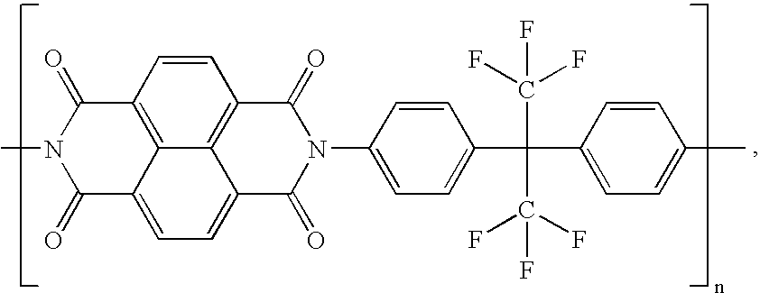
C12=C3C=CC4=C1C(=CC=C2C(=O)N(C)C3=O)C(=O)N(C1=CC=C(C(C2=CC=C(C)C=C2)(C(F)(F)F)C(F)(F)F)C=C1)C4=O
